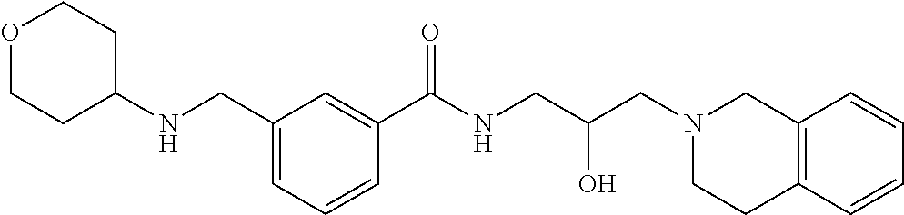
C1(C(NCC(CN2CC3=C(CC2)C=CC=C3)O)=O)=CC(CNC2CCOCC2)=CC=C1
